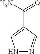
N1N=CC(C(=O)N)=C1
